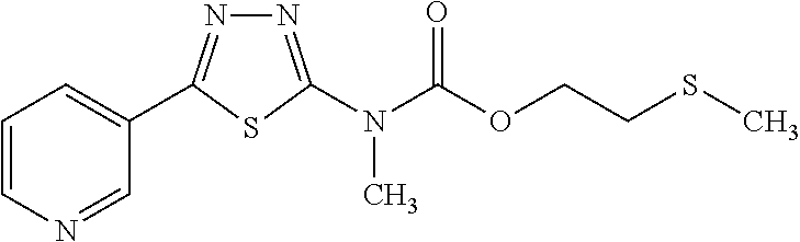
C1=CN=CC(C2=NN=C(N(C(OCCSC)=O)C)S2)=C1
